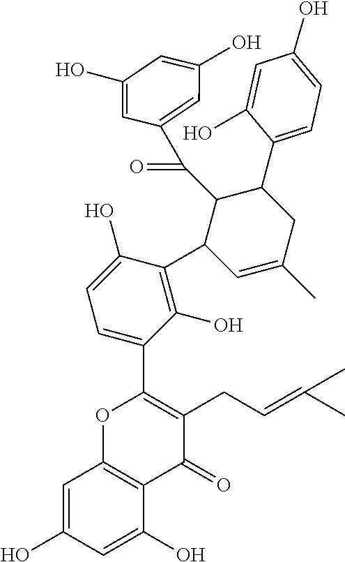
C(=O)(C1=CC(O)=CC(O)=C1)C1C(C2=C(O)C(C3=C(CC=C(C)C)C(=O)C4=C(O3)C=C(O)C=C4O)=CC=C2O)C=C(C)CC1C1=CC=C(O)C=C1O
